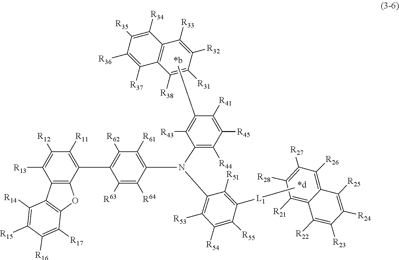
C1([R12])=C([R13])C2=C(C(C3=C([R62])C([R61])=C(N(C4=C([R44])C([R45])=C([R41])C(C)=C4[R43])C4=C([R53])C([R54])=C([R55])C([L1]C)=C4[R51])C([R64])=C3[R63])=C1[R11])OC1=C2C([R14])=C([R15])C([R16])=C1[R17].C12=C([R26])C([R27])=C([R28])C([R21])=C1C([R22])=C([R23])C([R24])=C2[R25].C12=C(C([R33])=C([R32])C([R31])=C1[R38])C([R34])=C([R35])C([R36])=C2[R37]
